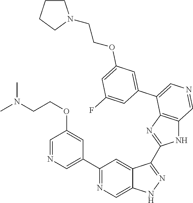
C1(C2=CN=CC(OCCN(C)C)=C2)=NC=C2C(=C1)C(C1=NC3=C(N1)C=NC=C3C1=CC(OCCN3CCCC3)=CC(F)=C1)=NN2
